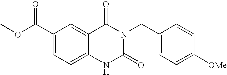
O(C(C1=CC=C2C(=C1)C(=O)N(CC1=CC=C([OMe])C=C1)C(=O)N2)=O)C
